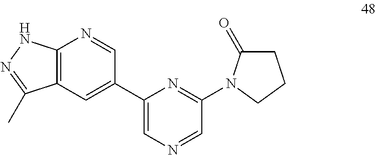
C12=C(C=C(C3=CN=CC(N4C(=O)CCC4)=N3)C=N1)C(C)=NN2
